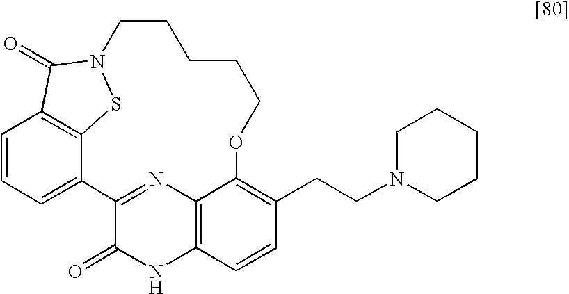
C1=CC=C2C3=C1C(=O)N(S3)CCCCCOC1=C(CCN3CCCCC3)C=CC3=C1N=C2C(=O)N3
